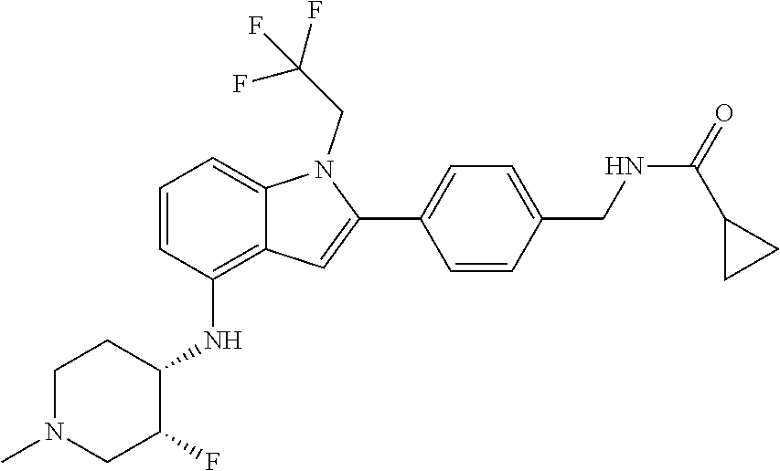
C1=C2C(=C(NC3C(F)CN(C)CC3)C=C1)C=C(C1=CC=C(CNC(=O)C3CC3)C=C1)N2CC(F)(F)F
